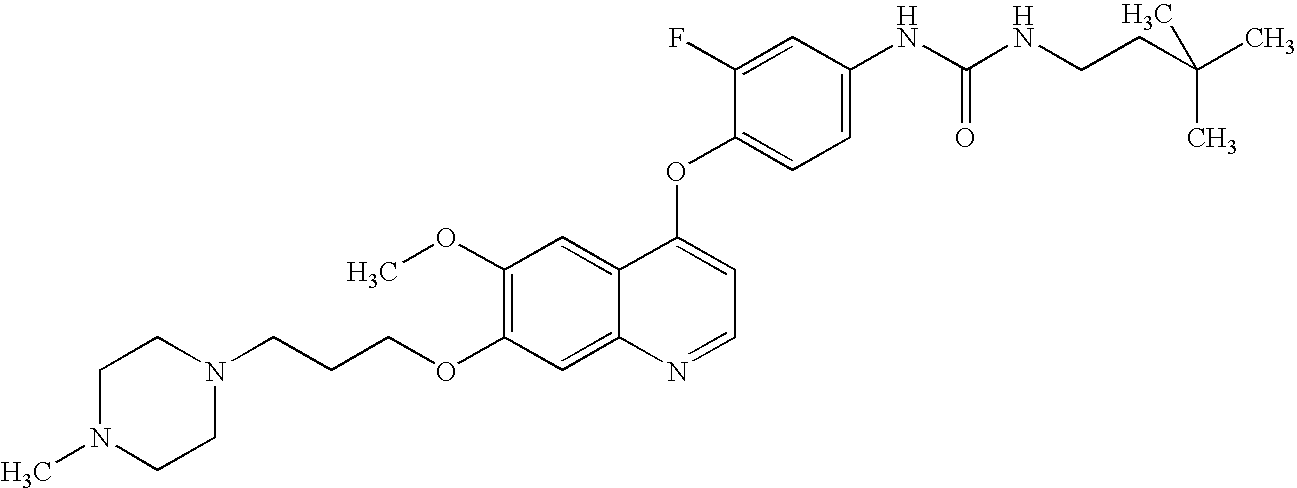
C1(OC)=C(OCCCN2CCN(C)CC2)C=C2C(=C1)C(OC1=CC=C(NC(NCCC(C)(C)C)=O)C=C1F)=CC=N2
